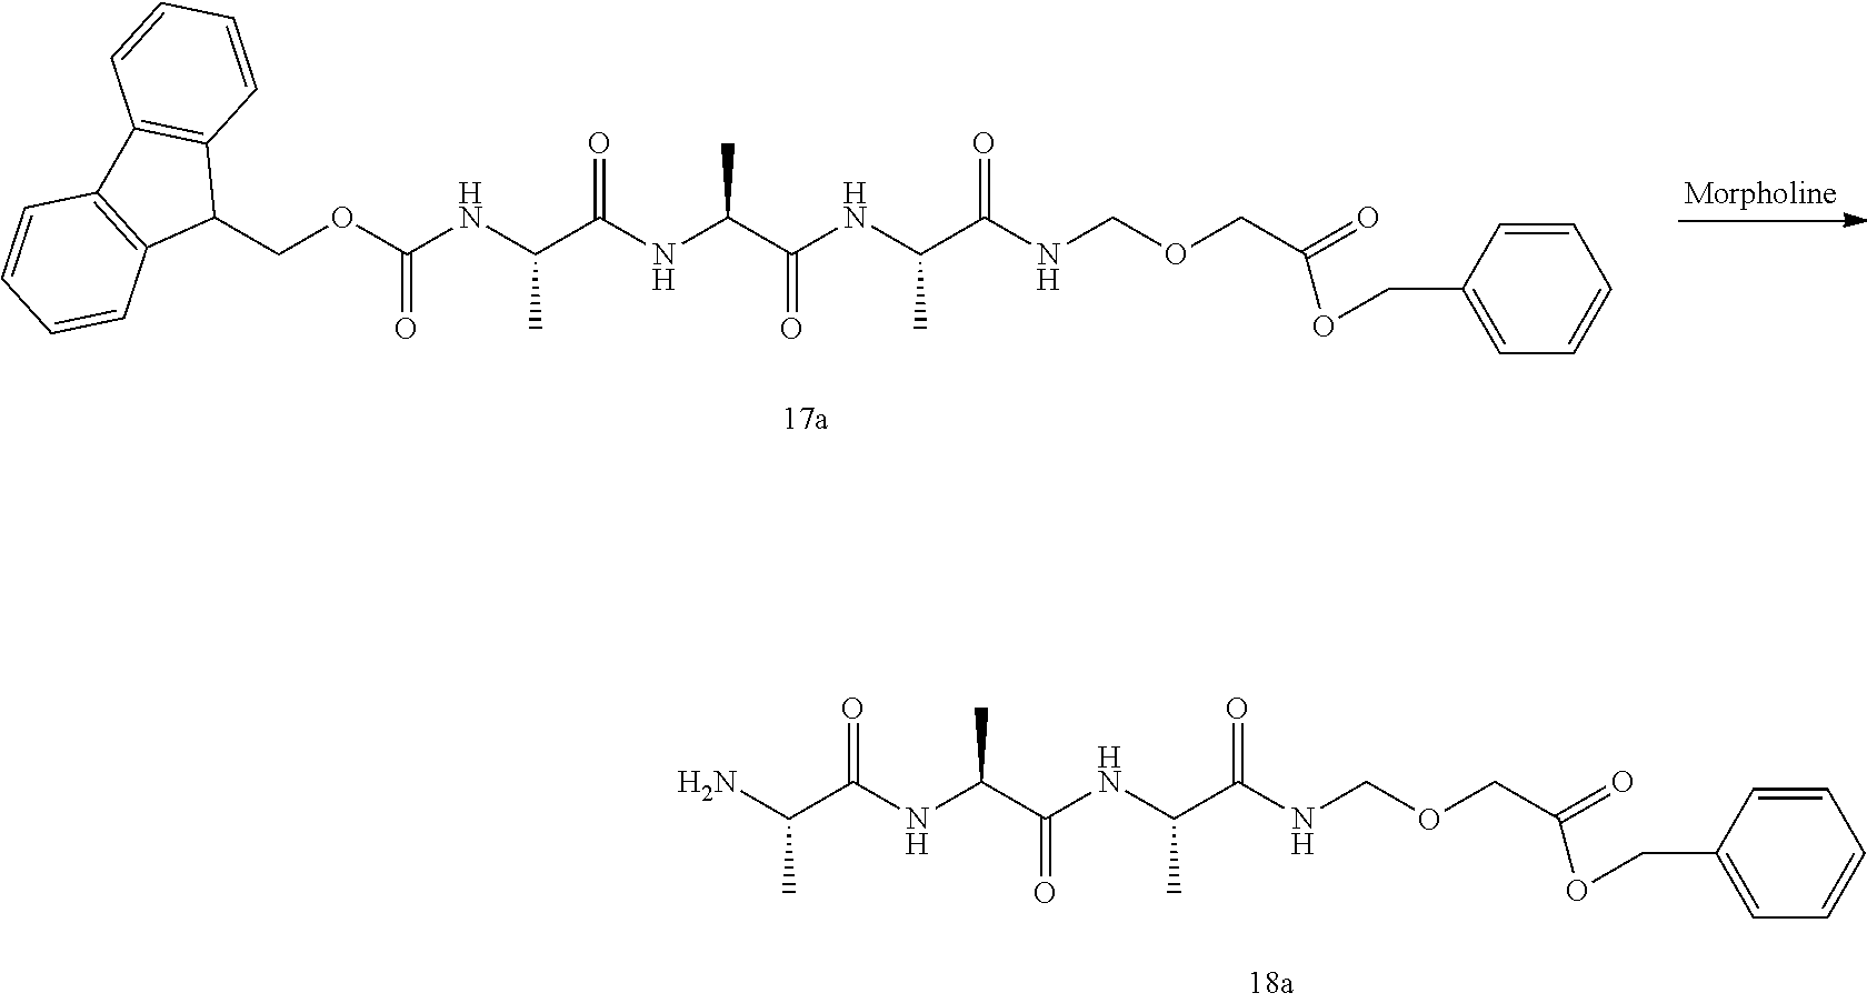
NC(C(NC(C(NC(C(NCOCC(=O)OCC1=CC=CC=C1)=O)C)=O)C)=O)C.C1(COC(NC(C(NC(C(NC(C(NCOCC(=O)OCC2=CC=CC=C2)=O)C)=O)C)=O)C)=O)C2=C(C3=C1C=CC=C3)C=CC=C2
